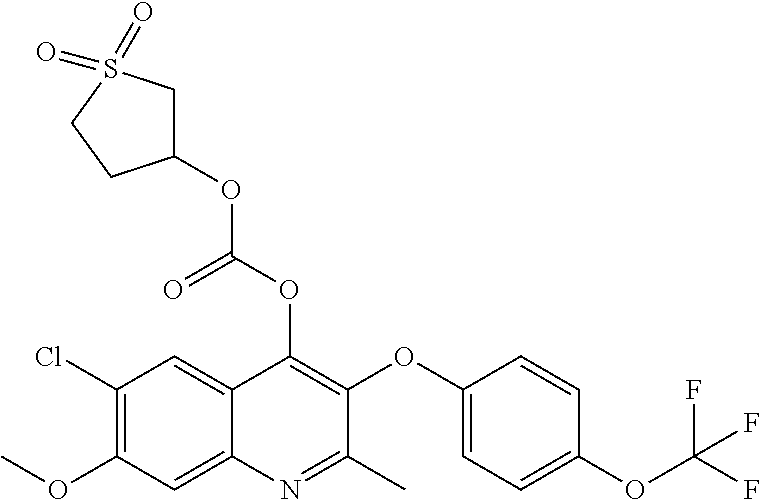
C1(Cl)=C(OC)C=C2C(=C1)C(OC(OC1CS(=O)(=O)CC1)=O)=C(OC1=CC=C(OC(F)(F)F)C=C1)C(C)=N2
